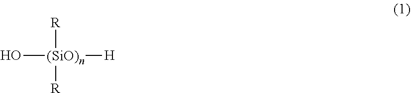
O[(SiO)n]([H])([R])[R]
